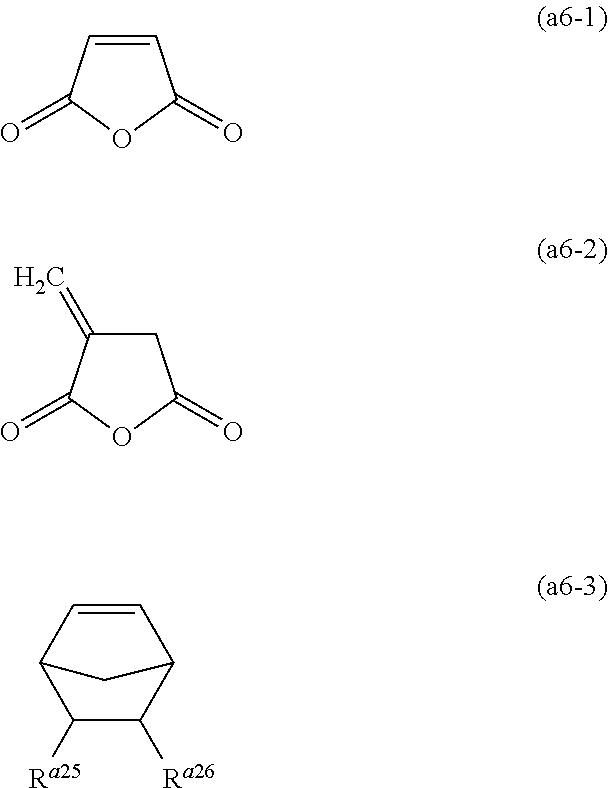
C1([Ra25])C([Ra26])C2C=CC1C2.C1=CC(=O)OC1=O.C1C(=C)C(=O)OC1=O
